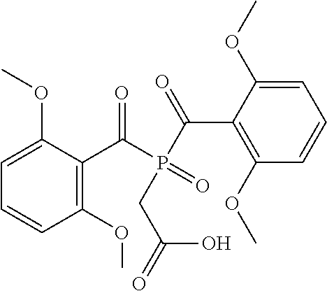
C1(OC)=CC=CC(OC)=C1C(P(=O)(C(C1=C(OC)C=CC=C1OC)=O)CC(=O)O)=O
